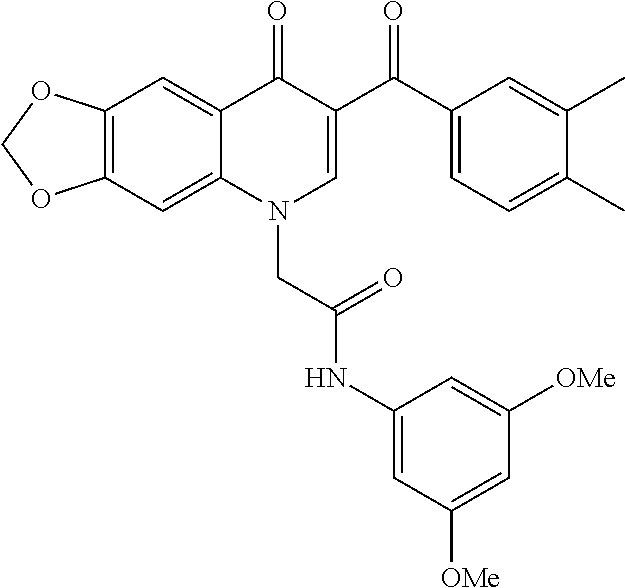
C12=C(C=C3C(=C1)C(=O)C(C(C1=CC=C(C)C(C)=C1)=O)=CN3CC(NC1=CC([OMe])=CC([OMe])=C1)=O)OCO2
